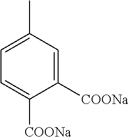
C1(C)=CC=C([COONa])C([COONa])=C1
